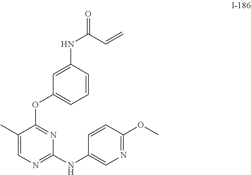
C1(C)=CN=C(NC2=CN=C(OC)C=C2)N=C1OC1=CC=CC(NC(=O)C=C)=C1
